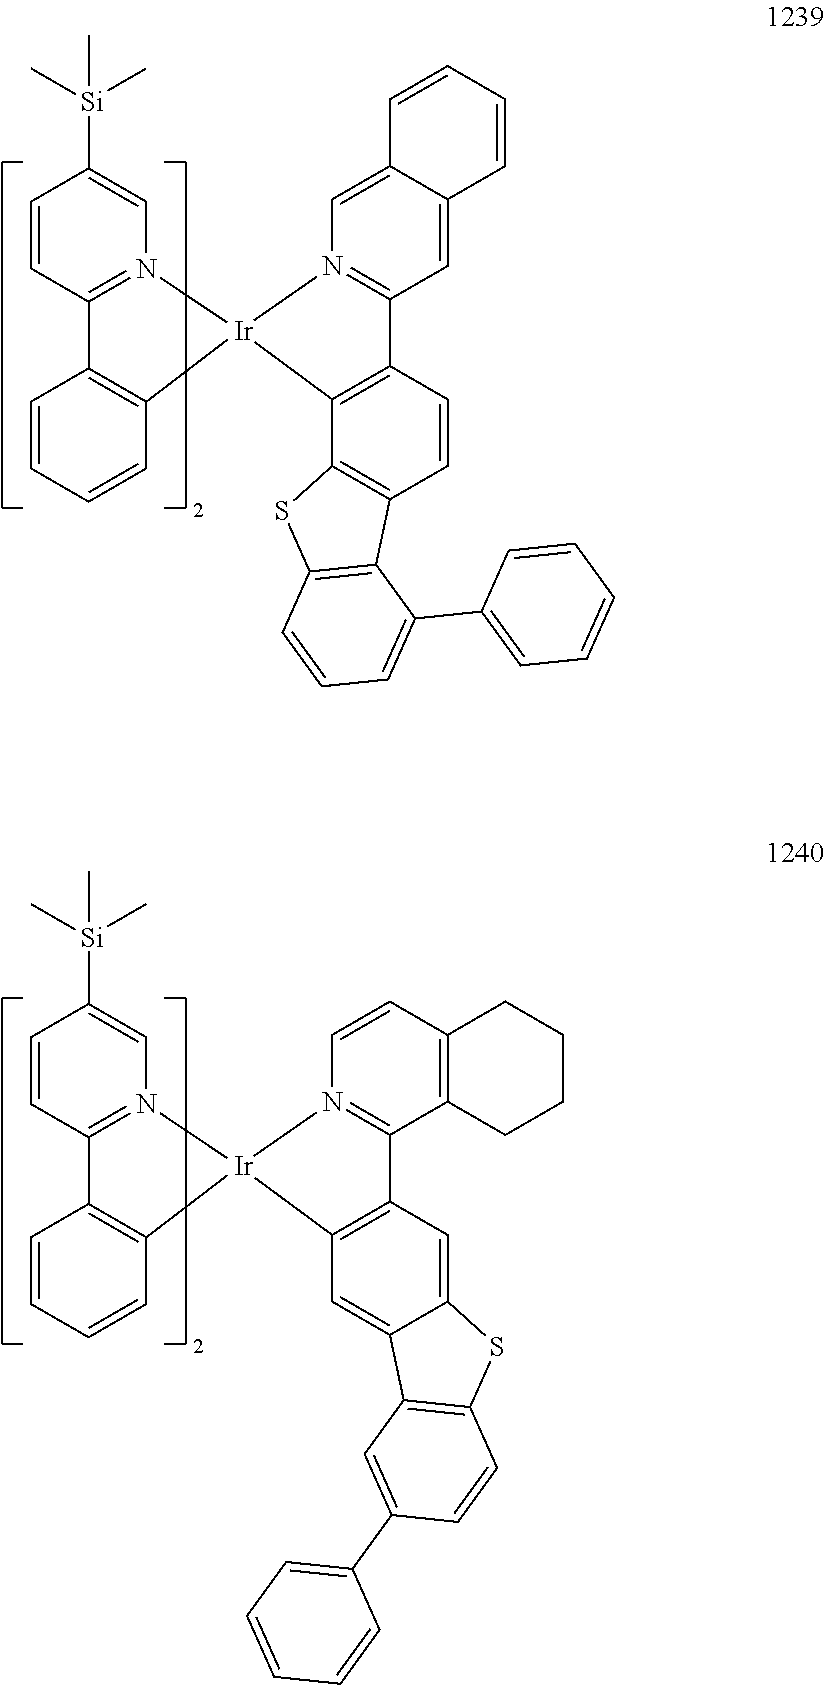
C1=CC2=N(C=C1[Si](C)(C)C)[Ir]1(C3=C2C=CC=C3)N2=C(C=C3C(=C2)C=CC=C3)C2=C1C1=C(C=C2)C2=C(S1)C=CC=C2C1=CC=CC=C1.C1=CC2=N(C=C1[Si](C)(C)C)[Ir]1(C3=C2C=CC=C3)N2=C(C3=C(C=C2)CCCC3)C2=C1C=C1C(=C2)SC2=C1C=C(C1=CC=CC=C1)C=C2
